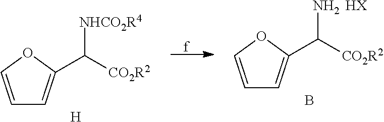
C1=COC(C([CO2R2])[NHCO2R4])=C1.[H].[f].C1=COC(C([CO2R2])N)=C1.B.[HX]
